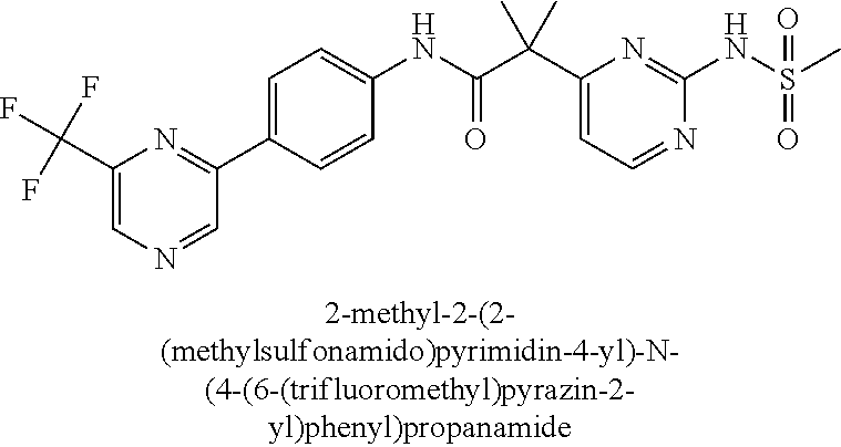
N1=CC=C(C(C(NC2=CC=C(C3=NC(C(F)(F)F)=CN=C3)C=C2)=O)(C)C)N=C1NS(=O)(=O)C
